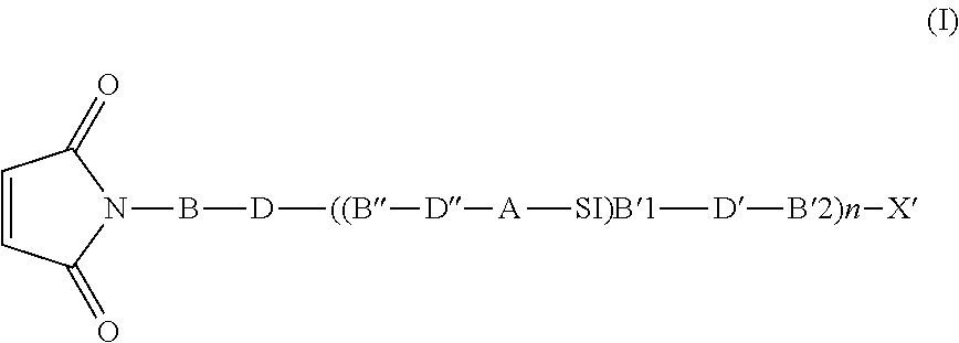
C1=CC(=O)N(B[D][((B][D][A][SI)B1][D][B2)n][X])C1=O
